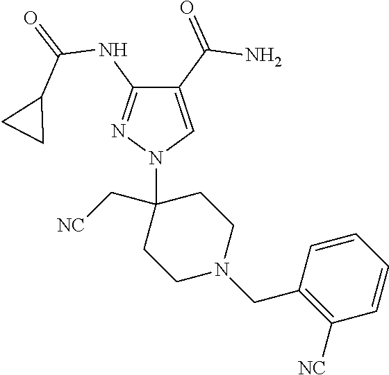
C1(C(=O)N)=CN(C2(C[NC])CCN(CC3=C([NC])C=CC=C3)CC2)N=C1NC(=O)C1CC1
